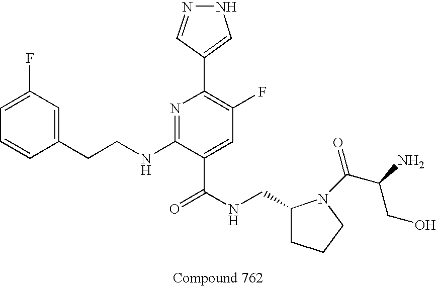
C1=CC(CCNC2=NC(C3=CNN=C3)=C(F)C=C2C(NCC2CCCN2C(C(N)CO)=O)=O)=CC(F)=C1
